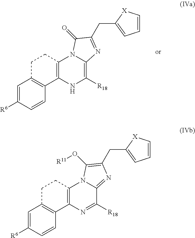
C1=C([R6])C=CC2=C1CCC1=C2NC([R18])=C2N1C(=O)C(CC1=CC=C[X]1)=N2.C1=C([R6])C=CC2=C1CCC1=C2N=C([R18])C2=NC(CC3=CC=C[X]3)=C(O[R11])N12
